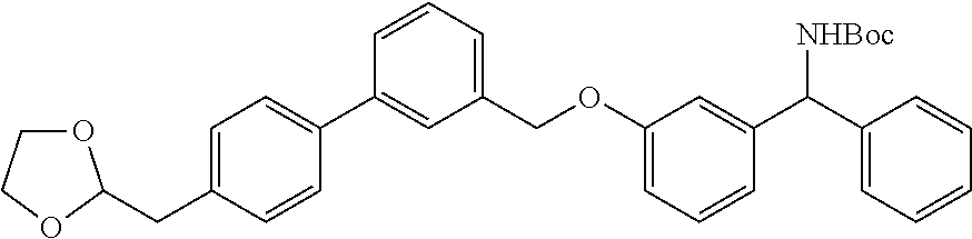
C1=C(CC2OCCO2)C=CC(C2=CC(COC3=CC=CC(C(C4=CC=CC=C4)[NHBoc])=C3)=CC=C2)=C1
